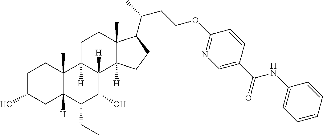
OC1CCC2(C)C([H])(C1)C(CC)C(O)C1([H])C2([H])CCC2(C)C1([H])CCC2C(C)CCOC1=NC=C(C(=O)NC2=CC=CC=C2)C=C1
